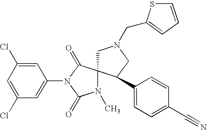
C1=C(Cl)C=C(N2C(=O)C3(N(C)C2=O)CN(CC2=CC=CS2)CC3C2=CC=C(C#N)C=C2)C=C1Cl
